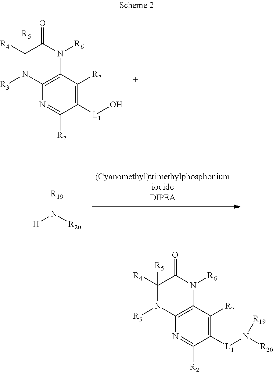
N1=C([R2])C([L1]O)=C([R7])C2=C1N([R3])C([R4])([R5])C(=O)N2[R6].[R19]N([R20])[H].N1=C([R2])C([L1]N([R20])[R19])=C([R7])C2=C1N([R3])C([R4])([R5])C(=O)N2[R6]
